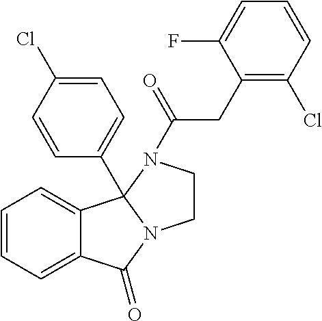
C12=CC=CC=C1C1(C3=CC=C(Cl)C=C3)N(C2=O)CCN1C(CC1=C(Cl)C=CC=C1F)=O
